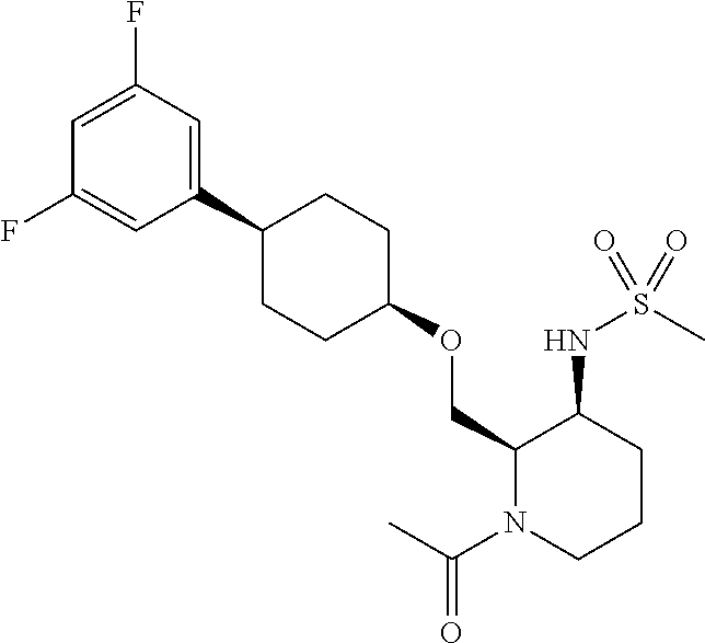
C1(C2=CC(F)=CC(F)=C2)CCC(OCC2N(C(=O)C)CCCC2NS(C)(=O)=O)CC1
